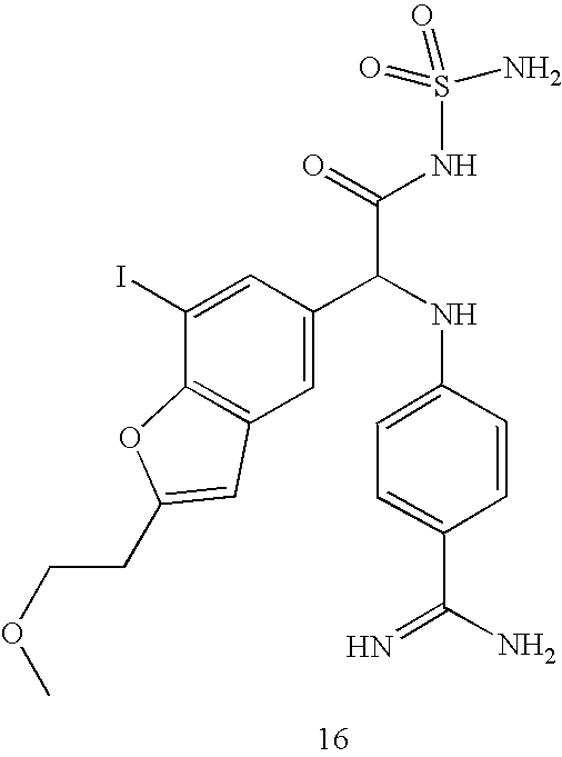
C1(I)=CC(C(NC2=CC=C(C(=N)N)C=C2)C(=O)NS(=O)(=O)N)=CC2=C1OC(CCOC)=C2
